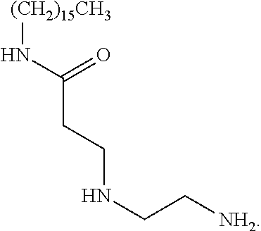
[(CH2)15CH3]NC(CCNCC[NH2])=O
